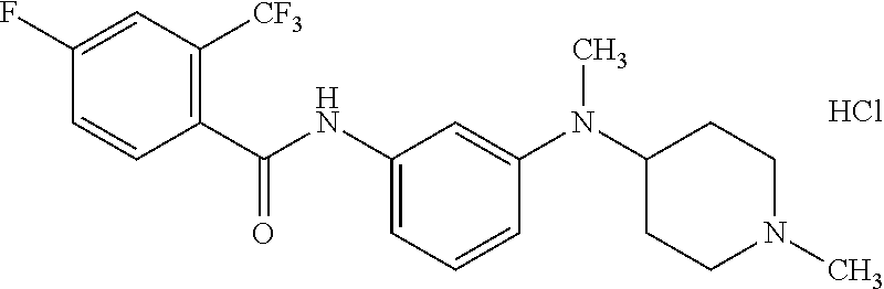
C1(C(NC2=CC=CC(N(C3CCN(C)CC3)C)=C2)=O)=C([CF3])C=C(F)C=C1.Cl
